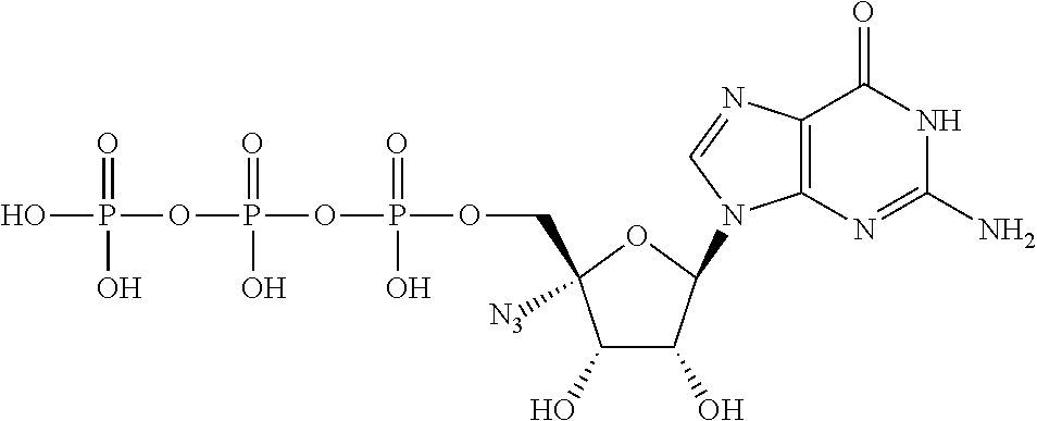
OP(=O)(OP(=O)(O)OP(=O)(O)OCC1([N3])C(O)C(O)C(N2C3=C(N=C2)C(=O)NC(N)=N3)O1)O
